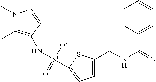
N1(C)C(C)=C(N[S+]([O-])(=O)C2=CC=C(CNC(=O)C3=CC=CC=C3)S2)C(C)=N1
